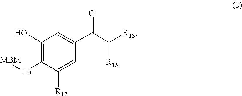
C1([Ln][MBM])=C(O)C=C(C(C([R13])[R13])=O)C=C1[R12]
